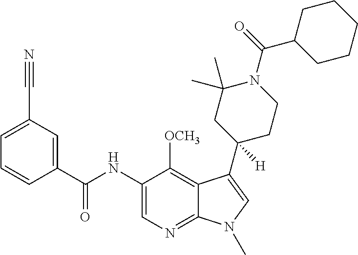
C1=C(C#N)C=C(C(NC2=CN=C3C(=C2[OCH3])C(C2([H])CCN(C(=O)C4CCCCC4)C(C)(C)C2)=CN3C)=O)C=C1
